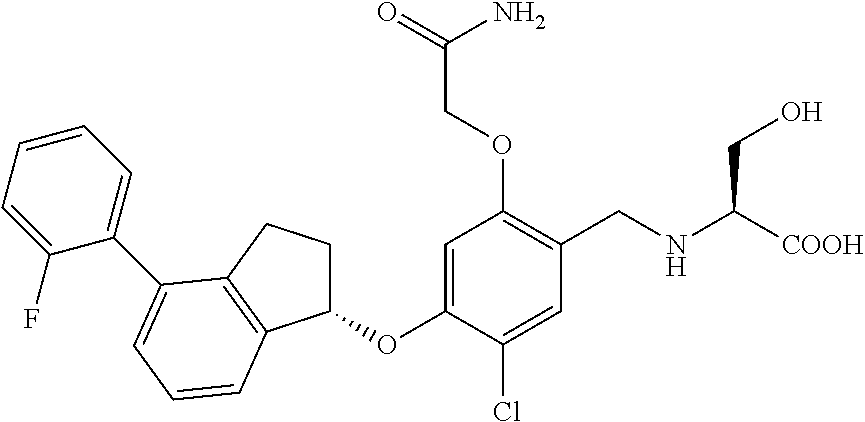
C1=C(OC2CCC3=C2C=CC=C3C2=CC=CC=C2F)C(Cl)=CC(CNC([COOH])CO)=C1OCC(N)=O
